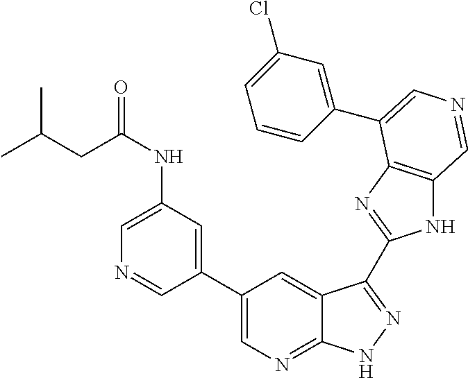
C1(C2=CN=C3C(=C2)C(C2=NC4=C(N2)C=NC=C4C2=CC(Cl)=CC=C2)=NN3)=CC(NC(CC(C)C)=O)=CN=C1
